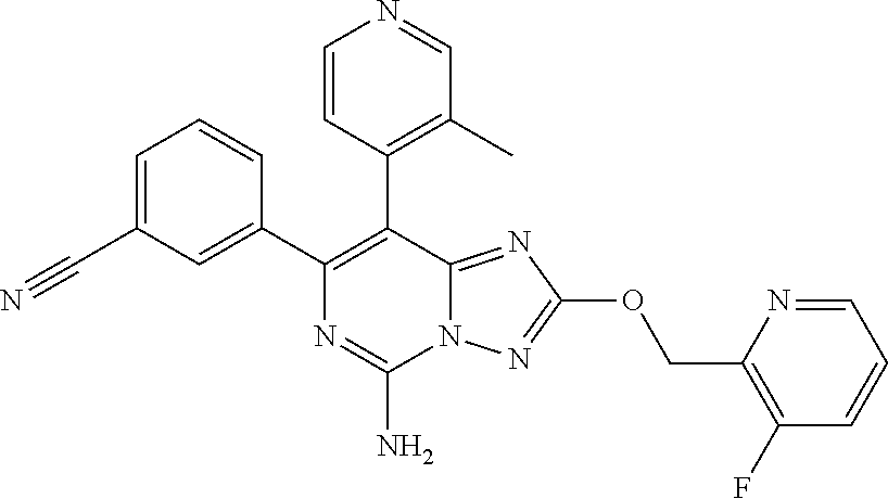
C1=C(C#N)C=C(C2=C(C3=C(C)C=NC=C3)C3=NC(OCC4=C(F)C=CC=N4)=NN3C(N)=N2)C=C1
